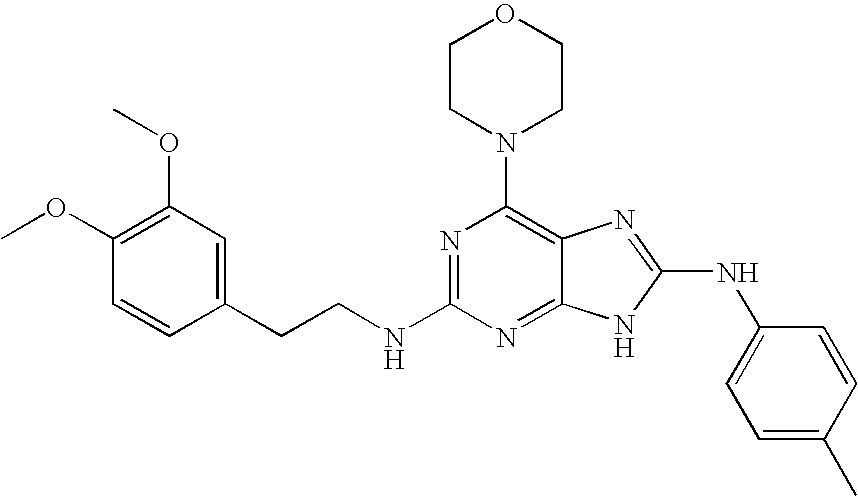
C1CN(C2=C3C(=NC(NCCC4=CC(OC)=C(OC)C=C4)=N2)NC(NC2=CC=C(C)C=C2)=N3)CCO1
